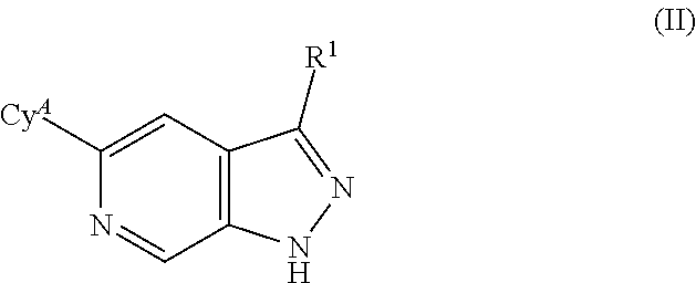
N1=CC2=C(C=C1[CyA])C([R1])=NN2
